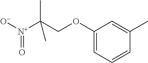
[O-][N+](=O)C(COC1=CC=CC(C)=C1)(C)C
